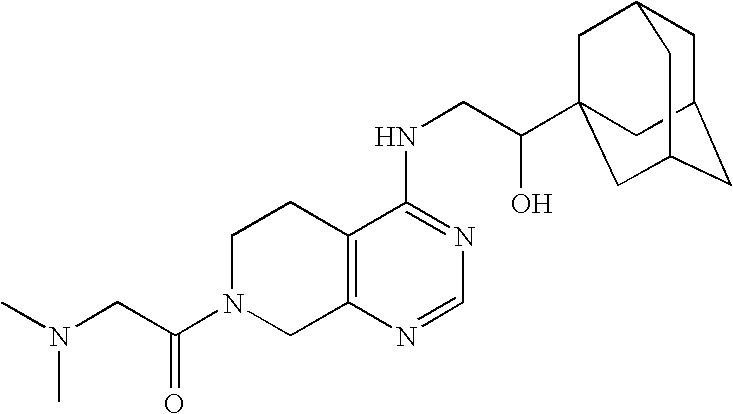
N(CC(N1CC2=C(CC1)C(NCC(O)C13CC4CC(CC(C1)C4)C3)=NC=N2)=O)(C)C
